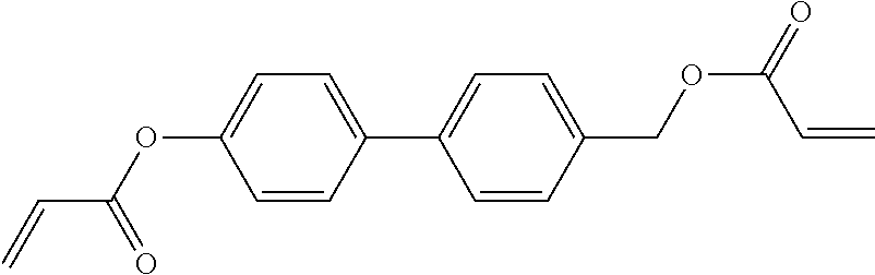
C1=C(C2=CC=C(COC(=O)C=C)C=C2)C=CC(OC(C=C)=O)=C1
